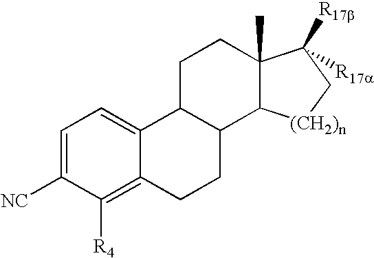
C1=C([NC])C([R4])=C2C(=C1)C1C(CC2)C2C(C)(CC1)C([R17b])([R17a])C[(CH2)n]2
